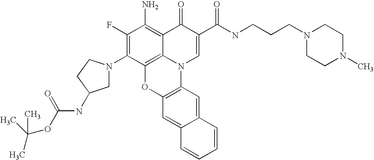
C1(F)=C(N2CC(NC(OC(C)(C)C)=O)CC2)C2=C3C(=C1N)C(=O)C(C(NCCCN1CCN(C)CC1)=O)=CN3C1=C(O2)C=C2C(=C1)C=CC=C2
